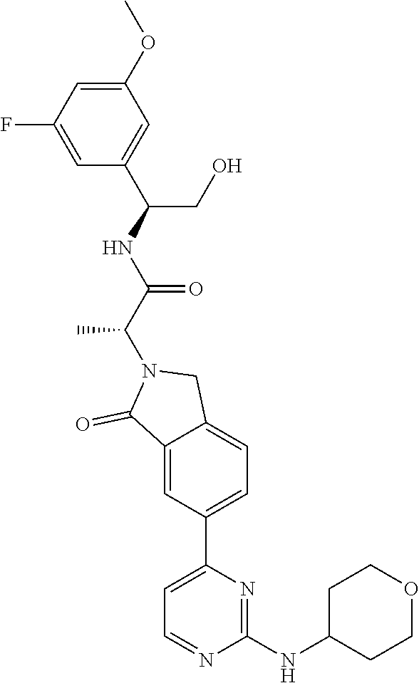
C1(NC2CCOCC2)=NC(C2=CC=C3C(=C2)C(=O)N(C(C(NC(C2=CC(OC)=CC(F)=C2)CO)=O)C)C3)=CC=N1
